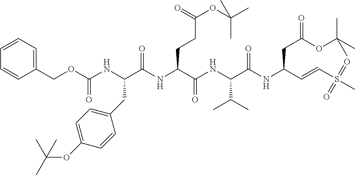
N(C(C(NC(C(NC(C=CS(C)(=O)=O)CC(=O)OC(C)(C)C)=O)C(C)C)=O)CCC(OC(C)(C)C)=O)C(C(NC(OCC1=CC=CC=C1)=O)CC1=CC=C(OC(C)(C)C)C=C1)=O
